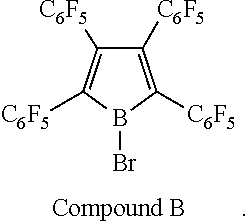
C1([C6F5])=C([C6F5])B(Br)C([C6F5])=C1[C6F5]
